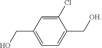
C1(Cl)=CC(CO)=CC=C1C[OH]
